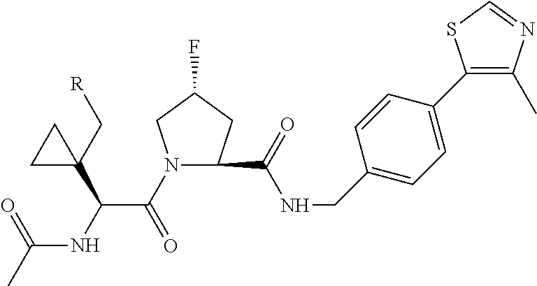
N1(C(C(NC(C)=O)C2(C[R])CC2)=O)CC(F)CC1C(NCC1=CC=C(C2=C(C)N=CS2)C=C1)=O
